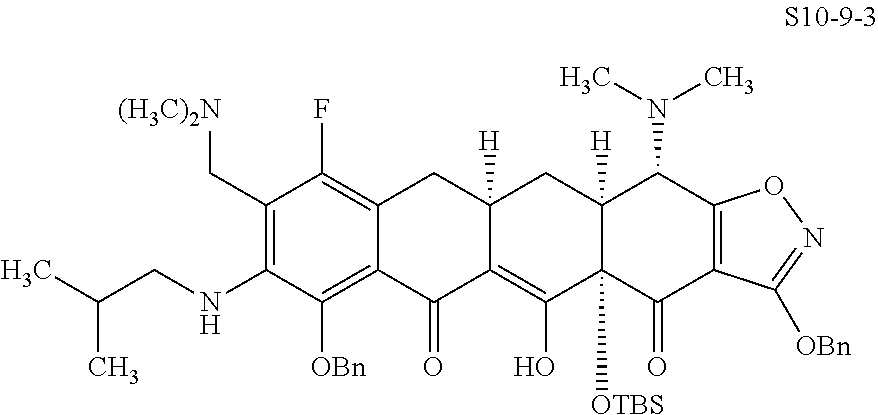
N(C1=C(C[(H3C)2N])C(F)=C2C(=C1[OBn])C(=O)C1=C(O)C3([OTBS])C([H])(CC1([H])C2)C(N(C)C)C1=C(C3=O)C([OBn])=NO1)CC(C)C
